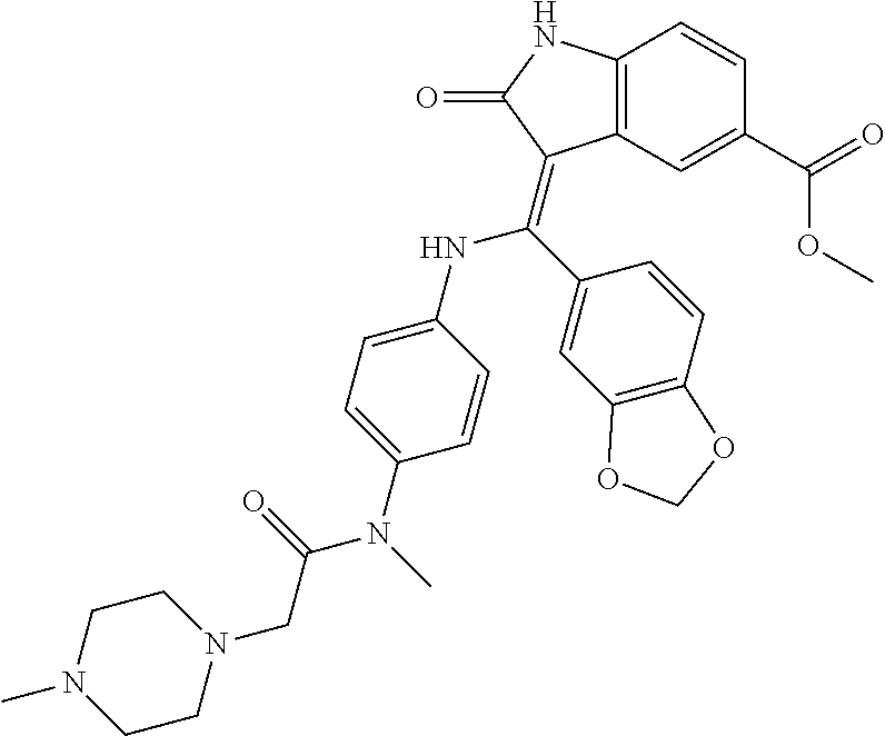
C1(C(=O)OC)=CC2=C(C=C1)NC(=O)C2=C(C1=CC2=C(C=C1)OCO2)NC1=CC=C(N(C)C(=O)CN2CCN(C)CC2)C=C1
